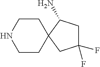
C12(CCNCC1)CC(F)(F)CC2N
